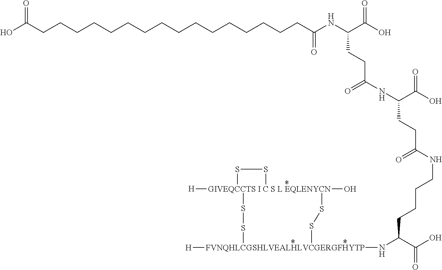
C(CCC(C(O)=O)N[FVNQHLCGSHLVEALHLVCGERGFHYTP]1([H])SS[GIVEQCCTS I C S L EQLENYCN]2([H])(O)(SS1)SS2)CNC(=O)CCC(NC(CCC(NC(CCCCCCCCCCCCCCCCC(O)=O)=O)C(=O)O)=O)C(=O)O
